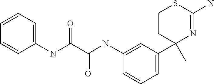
C1=CC=C(C2(C)N=C(N)SCC2)C=C1NC(C(NC1=CC=CC=C1)=O)=O
